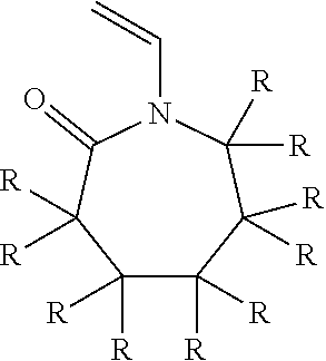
C1([R])([R])C([R])([R])C([R])([R])C([R])([R])N(C=C)C(=O)C1([R])[R]
